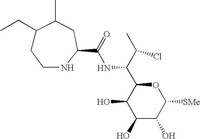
C1(O)C(O)C([SMe])OC(C(C(C)Cl)NC(=O)C2NCCC(CC)C(C)C2)C1O
